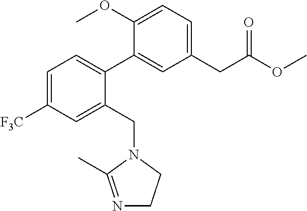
C1=C([F3C])C=C(CN2CCN=C2C)C(C2=CC(CC(OC)=O)=CC=C2OC)=C1
